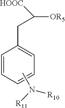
C1=CC=CC=C1CC([OR5])[HOOC].CN([R10])[R11]
